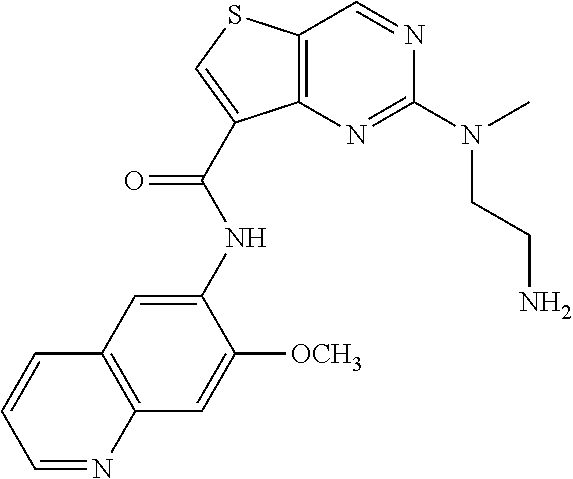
C12=C(N=C(N(C)CCN)N=C1)C(C(NC1=CC3=C(C=C1[OCH3])N=CC=C3)=O)=CS2
